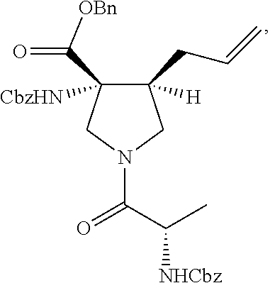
C1([H])(CC=C)C([CbzHN])(C(=O)[OBn])CN(C(=O)C(C)[NHCbz])C1
